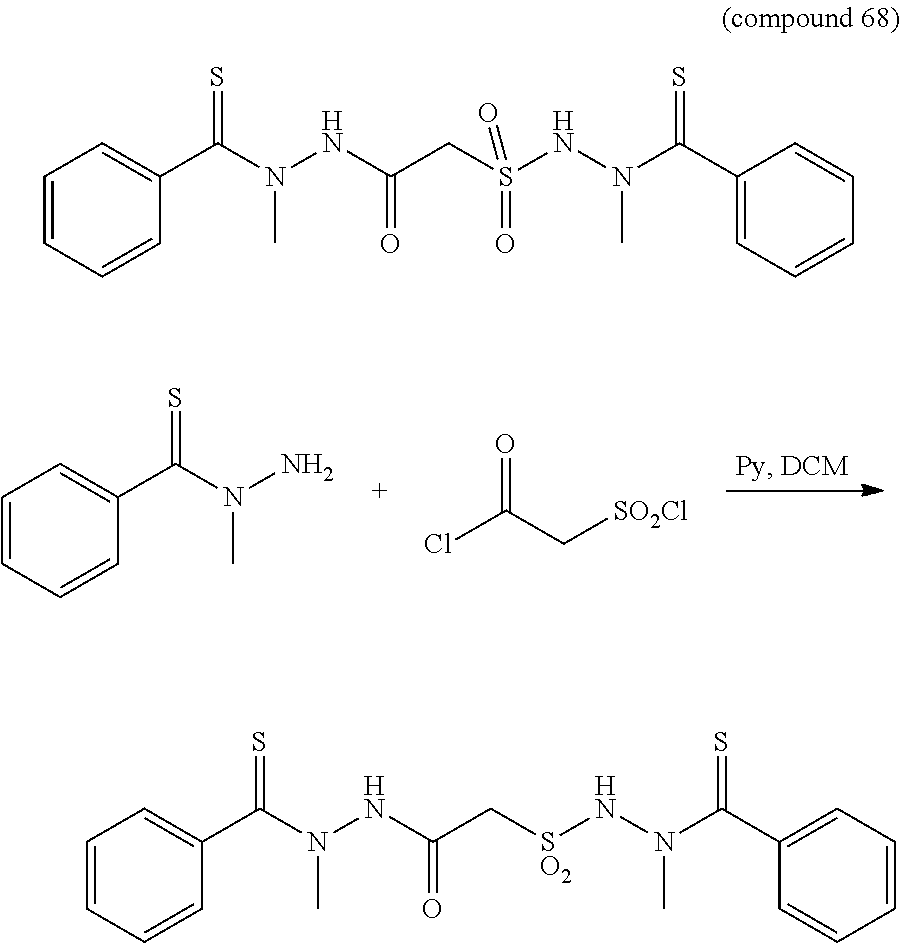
C1=CC=CC(C(N(N)C)=S)=C1.O=C(C[SO2Cl])Cl.C1=CC=CC(C(N(NC(CS(NN(C(C2=CC=CC=C2)=S)C)(=O)=O)=O)C)=S)=C1.C1=CC=CC(C(N(NC(C[SO2]NN(C(C2=CC=CC=C2)=S)C)=O)C)=S)=C1
